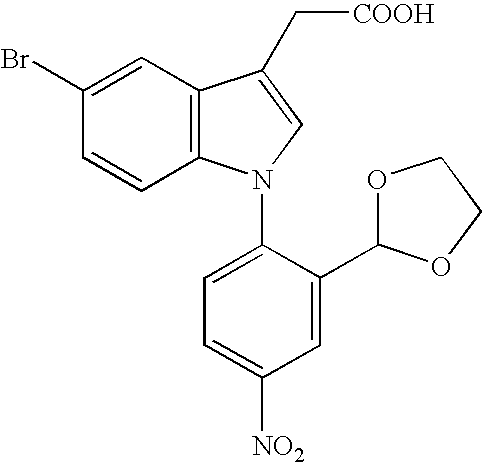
C1=CC2=C(C=C1Br)C(C[COOH])=CN2C1=CC=C([NO2])C=C1C1OCCO1
